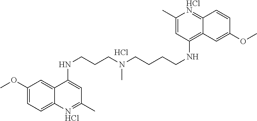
C1(OC)=CC=C2C(=C1)C(NCCCN(CCCCNC1=C3C(=[HClN]C(C)=C1)C=CC(OC)=C3)C)=CC(C)=[NHCl]2.Cl
